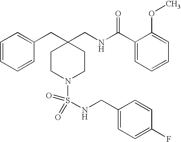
C1(CNC(C2=CC=CC=C2OC)=O)(CC2=CC=CC=C2)CCN(S(NCC2=CC=C(F)C=C2)(=O)=O)CC1
